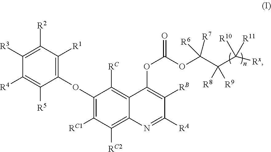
C1(OC2=C([RC1])C([RC2])=C3C(=C2[RC])C(OC(=O)OC(C(C([Rx])([R11])[R10])([R8])[R9])([R6])[R7])=C([RB])C([RA])=N3)=C([R1])C([R2])=C([R3])C([R4])=C1[R5]
